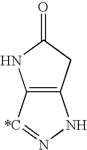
C12=C(CC(=O)N1)NN=[*C]2
